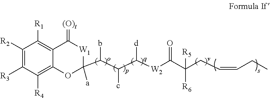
C(CC=CCC)([R5])([R6])C(=O)[W2]C(C(C(C1([a])OC2=C([R4])C([R3])=C([R2])C([R1])=C2C(=[(O)t])[W1]1)b)c)[d]
